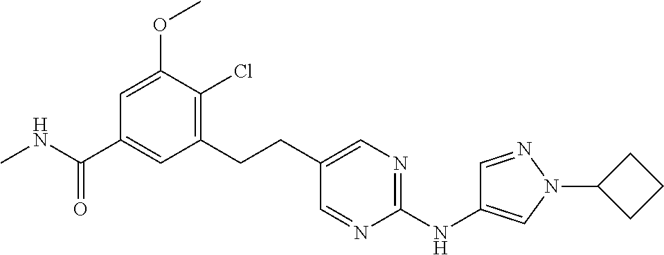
C1=C(OC)C(Cl)=C(CCC2=CN=C(NC3=CN(C4CCC4)N=C3)N=C2)C=C1C(NC)=O
